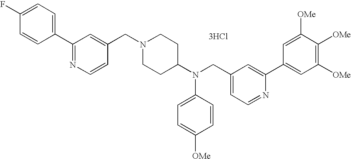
C1=CC(F)=CC=C1C1=NC=CC(CN2CCC(N(CC3=CC=NC(C4=CC([OMe])=C([OMe])C([OMe])=C4)=C3)C3=CC=C([OMe])C=C3)CC2)=C1.[3HCl]
